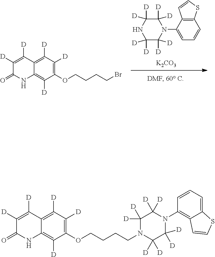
C1([D])([D])C([D])([D])NC([D])([D])C([D])([D])N1C1=CC=CC2=C1C=CS2.[K2CO3].C1([D])=C2C(=C([D])C(OCCCCBr)=C1[D])NC(=O)C([D])=C2[D].N1(CCCCOC2=C([D])C([D])=C3C(=C2[D])NC(=O)C([D])=C3[D])C([D])([D])C([D])([D])N(C2=C3C(=CC=C2)SC=C3)C([D])([D])C1([D])[D]
